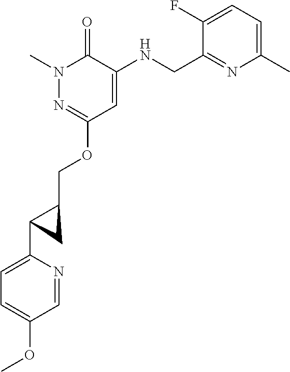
N1(C)N=C(OCC2CC2C2=CC=C(OC)C=N2)C=C(NCC2=NC(C)=CC=C2F)C1=O
